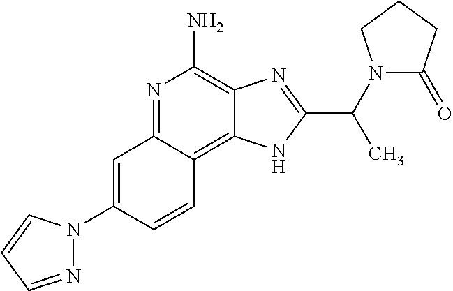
C1=C(N2N=CC=C2)C=CC2=C3C(=C(N)N=C12)N=C(C(N1C(=O)CCC1)C)N3
